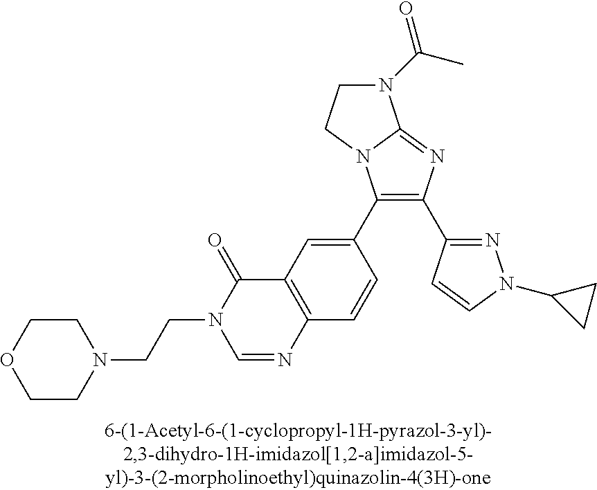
C1(C2=CC3=C(C=C2)N=CN(CCN2CCOCC2)C3=O)=C(C2=NN(C3CC3)C=C2)N=C2N1CCN2C(C)=O
